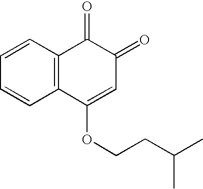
C1=CC=CC2=C1C(=O)C(=O)C=C2OCCC(C)C
